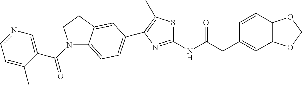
C1=CC2=C(C=C1CC(NC1=NC(C3=CC=C4N(C(C5=CN=CC=C5C)=O)CCC4=C3)=C(C)S1)=O)OCO2
